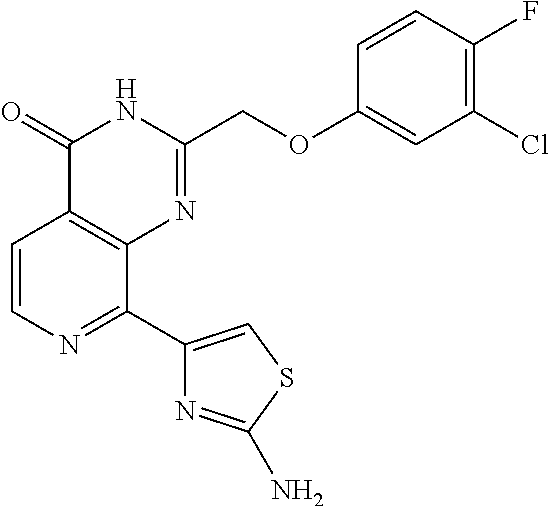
C1=CN=C(C2=CSC(N)=N2)C2=C1C(=O)NC(COC1=CC(Cl)=C(F)C=C1)=N2
